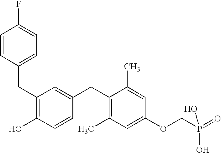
C1(CC2=CC=C(F)C=C2)=C(O)C=CC(CC2=C(C)C=C(OCP(=O)(O)O)C=C2C)=C1
